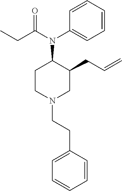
C1=CC=CC(CCN2CC(CC=C)C(N(C(CC)=O)C3=CC=CC=C3)CC2)=C1
